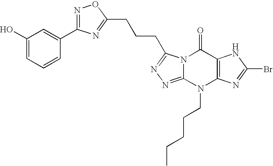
N12C(=NN=C1CCCC1=NC(C3=CC(O)=CC=C3)=NO1)N(CCCCC)C1=C(C2=O)NC(Br)=N1
